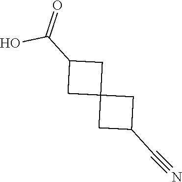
C(#N)C1CC2(CC(C(O)=O)C2)C1
